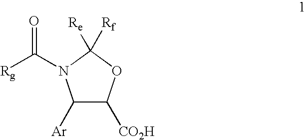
C1([Ar])C([CO2H])OC([Re])([Rf])N1C([Rg])=O
